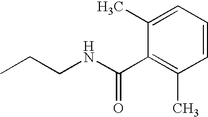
C1(C(NCCC)=O)=C(C)C=CC=C1C
